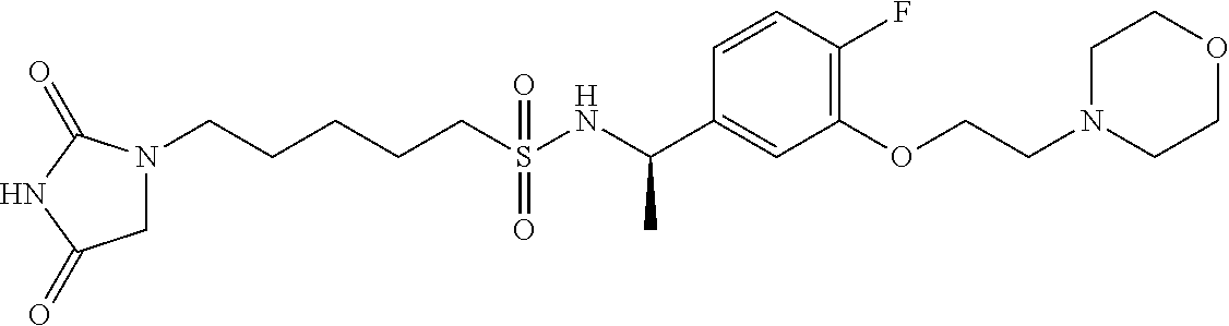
N1(CCCCCS(NC(C2=CC(OCCN3CCOCC3)=C(F)C=C2)C)(=O)=O)CC(=O)NC1=O
